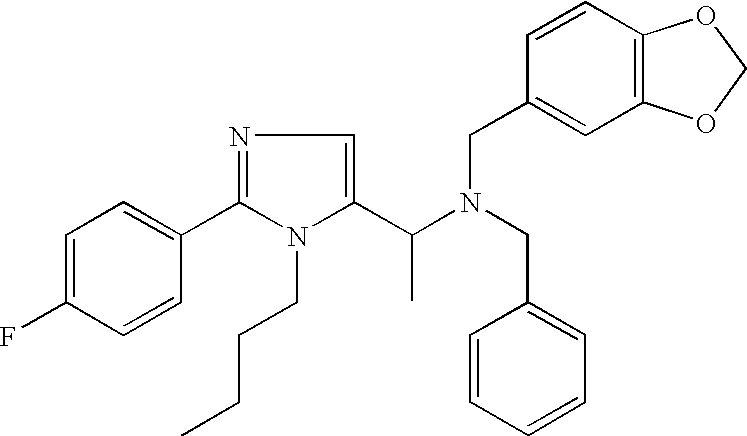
N1=C(C2=CC=C(F)C=C2)N(CCCC)C(C(N(CC2=CC3=C(C=C2)OCO3)CC2=CC=CC=C2)C)=C1
